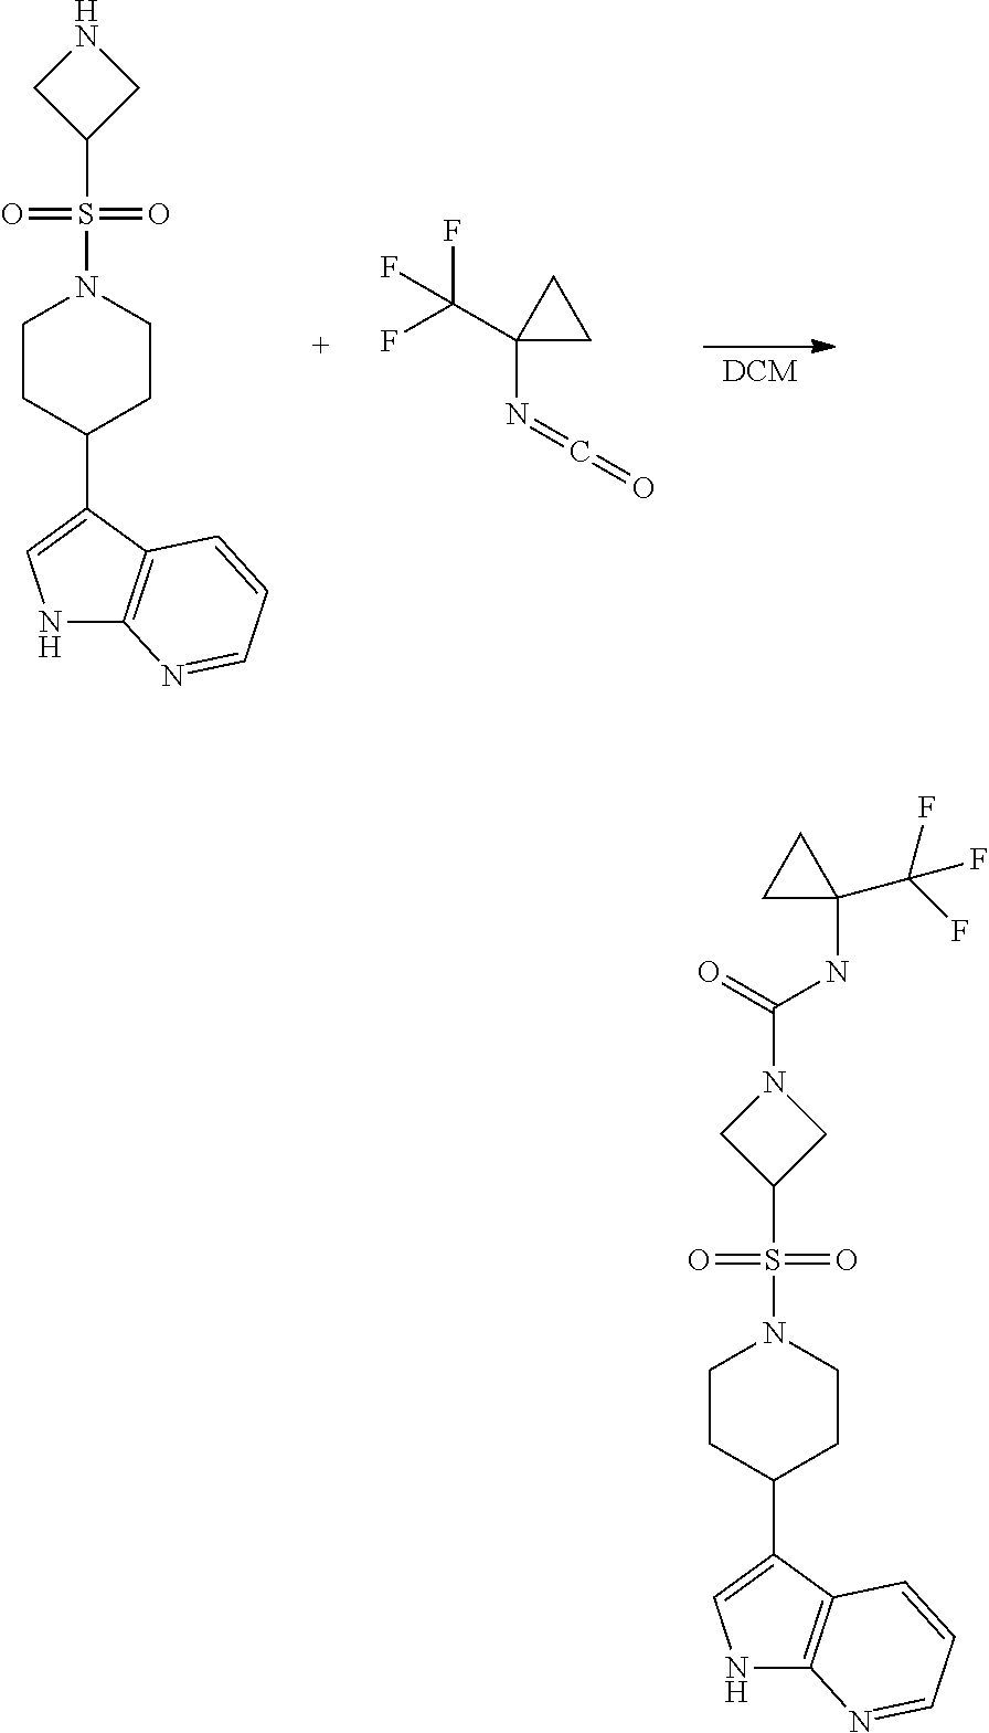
C1(S(=O)(=O)N2CCC(C3=CNC4=C3C=CC=N4)CC2)CN(C(=O)NC2(C(F)(F)F)CC2)C1.C1(S(=O)(=O)N2CCC(C3=CNC4=C3C=CC=N4)CC2)CNC1.C1(N=C=O)(C(F)(F)F)CC1
